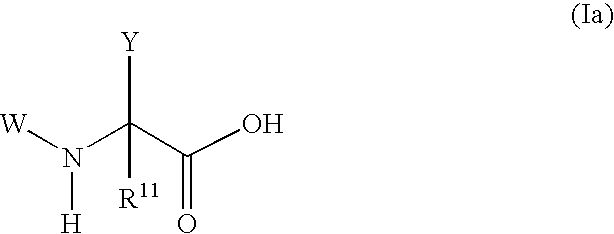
[Y]C(C(O)=O)(N([W])[H])[R11]
